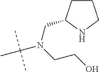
C(N(CCO)C(C)(C)C)C1CCCN1
